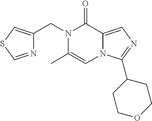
C(N1C(C)=CN2C(=CN=C2C2CCOCC2)C1=O)C1=CSC=N1
